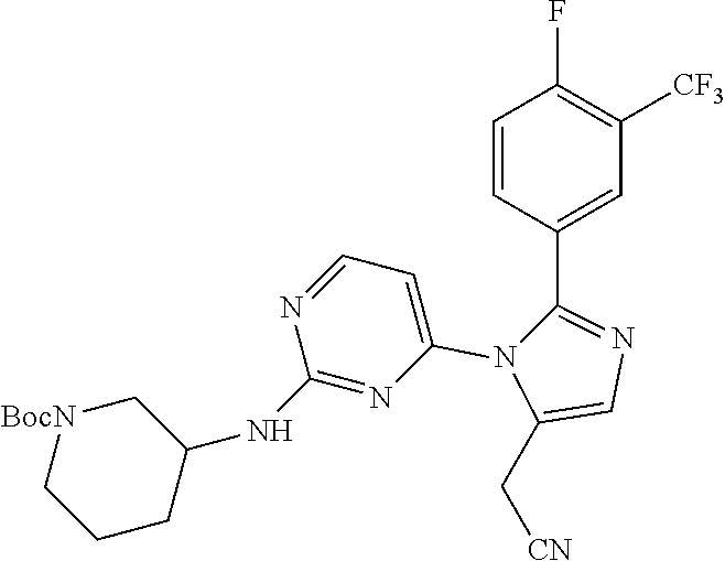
C1=CC(C2=NC=C(C[CN])N2C2=CC=NC(NC3C[BocN]CCC3)=N2)=CC([CF3])=C1F
